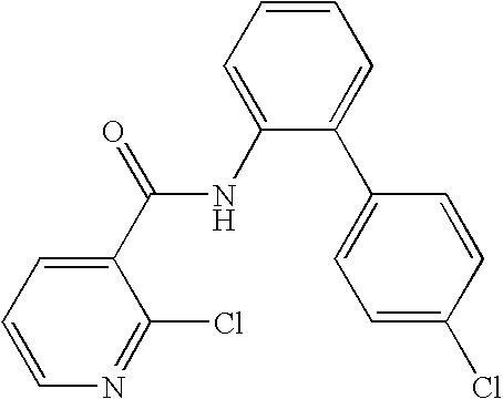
C1=C(C(NC2=CC=CC=C2C2=CC=C(Cl)C=C2)=O)C(Cl)=NC=C1
